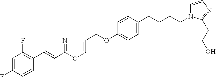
C1=C(F)C=CC(C=CC2=NC(COC3=CC=C(CCCCN4C=CN=C4CCO)C=C3)=CO2)=C1F
